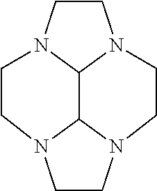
C1CN2C3N1CCN1C3N(CC1)CC2
